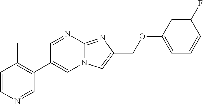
C1=CN=CC(C2=CN3C(=NC(COC4=CC=CC(F)=C4)=C3)N=C2)=C1C
